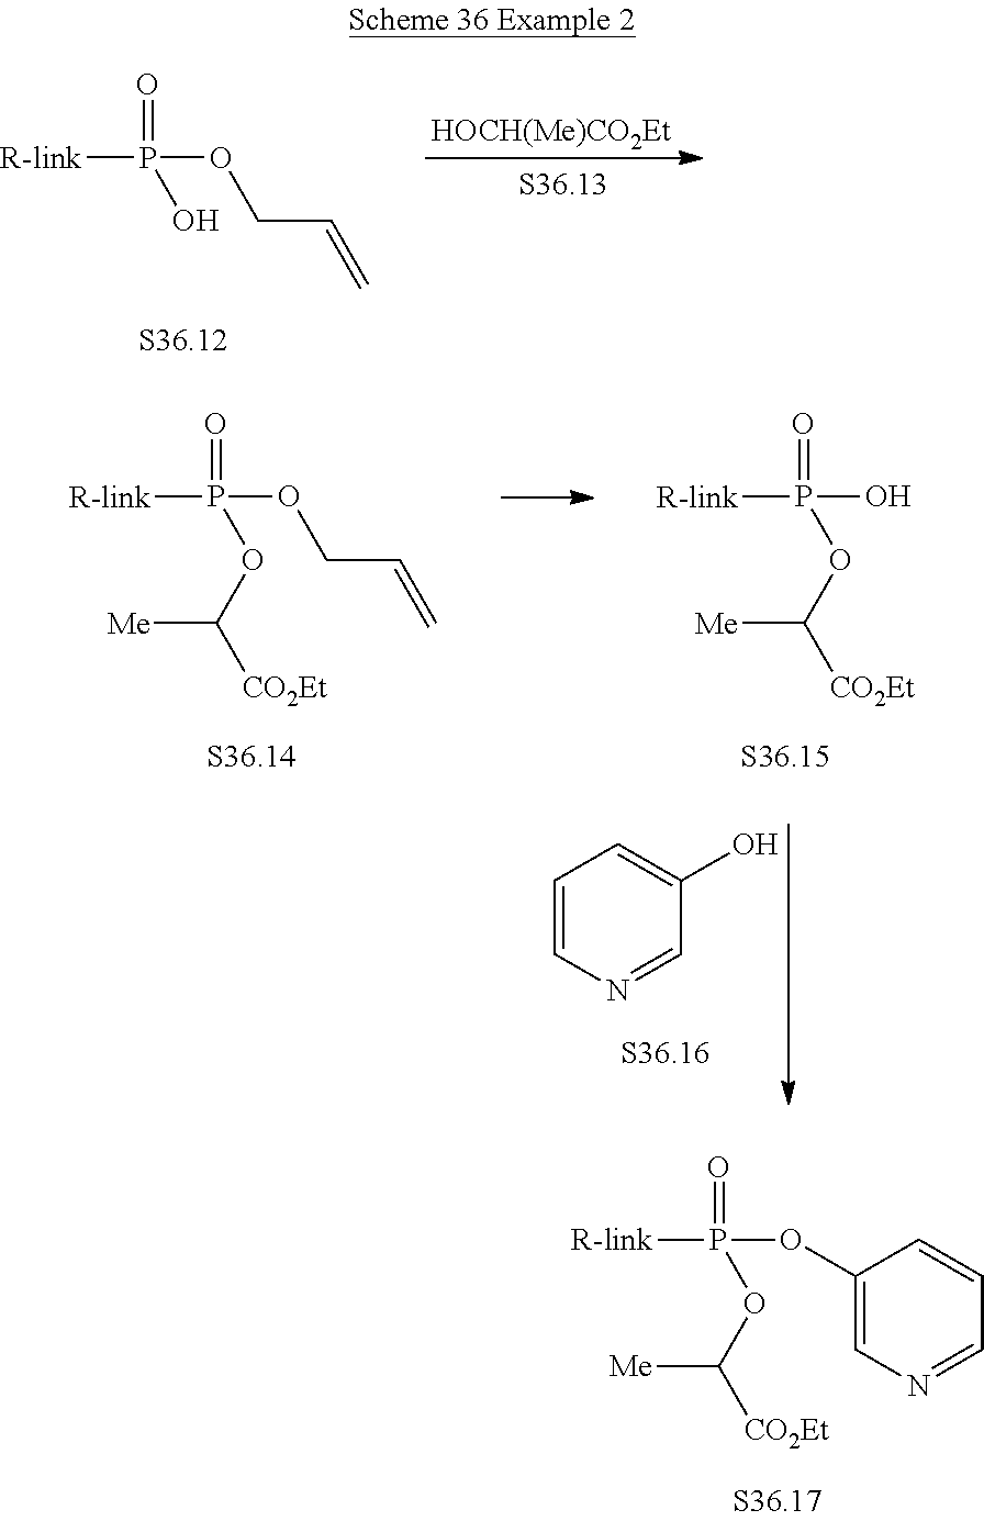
[R-link]P(OC1=CN=CC=C1)(=O)OC([CO2Et])[Me].[R-link]P(OCC=C)(=O)O.[HOCH(Me)CO2Et].[R-link]P(OCC=C)(=O)OC([CO2Et])[Me].[R-link]P(O)(=O)OC([CO2Et])[Me].C1=CN=CC(O)=C1
